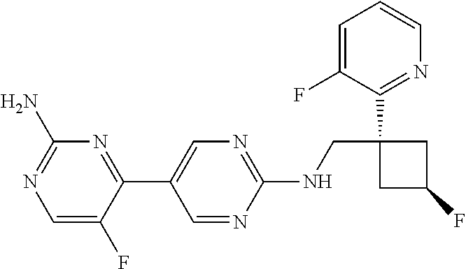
C1(C2=CN=C(NCC3(C4=NC=CC=C4F)CC(F)C3)N=C2)=NC(N)=NC=C1F
